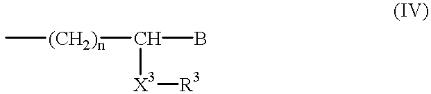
C[(CH2)n]C([X3][R3])B
